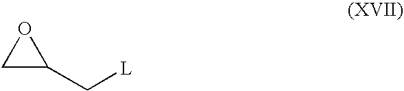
C1C(C[L])O1
